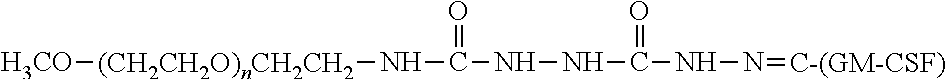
[H3CO][(CH2CH2O)nCH2CH2]NC(=O)NNC(=O)NN=[C-(GM-CSF)]
